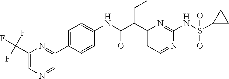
C1(C(C(NC2=CC=C(C3=NC(C(F)(F)F)=CN=C3)C=C2)=O)CC)=CC=NC(NS(C2CC2)(=O)=O)=N1
